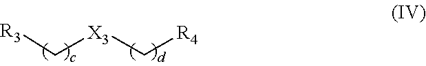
C([R4])[X3]C[R3]
